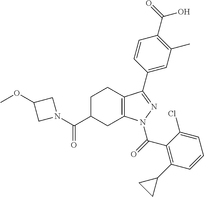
C12=C(N(C(C3=C(C4CC4)C=CC=C3Cl)=O)N=C1C1=CC(C)=C(C(O)=O)C=C1)CC(C(N1CC(OC)C1)=O)CC2
